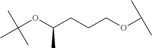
CC(OC(CCCOC(C)C)C)(C)C
